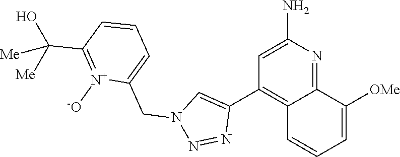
C12=NC(N)=CC(C3=CN(CC4=CC=CC(C(O)([Me])[Me])=[N+]4[-O])N=N3)=C1C=CC=C2[OMe]
